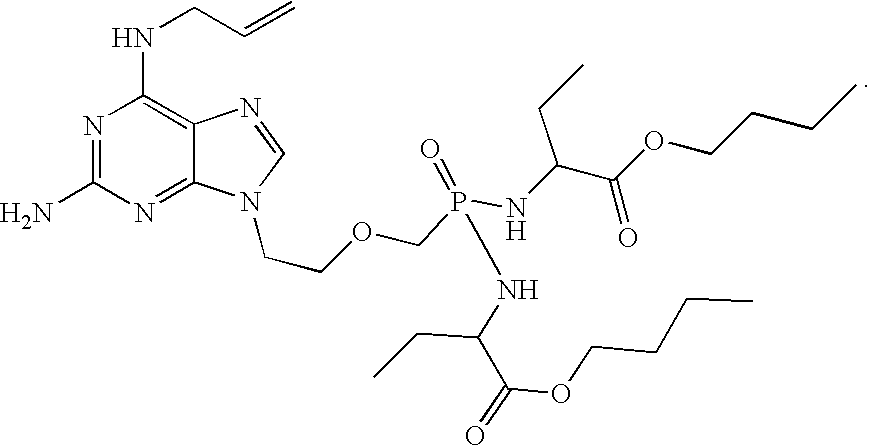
N1=C(N)N=C2C(=C1NCC=C)N=CN2CCOCP(=O)(NC(C(=O)OCCCC)CC)NC(C(=O)OCCCC)CC
